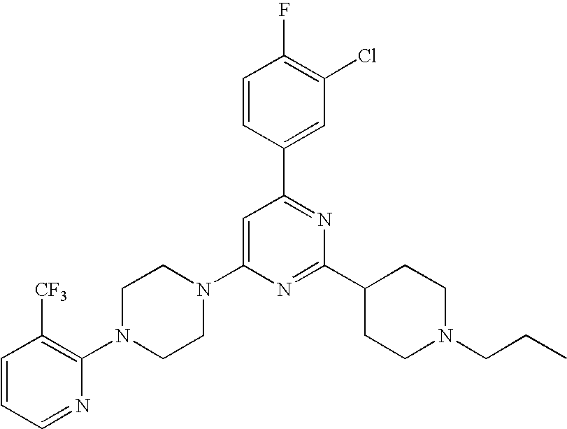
C1=CC(C2=NC(C3CCN(CCC)CC3)=NC(N3CCN(C4=C([CF3])C=CC=N4)CC3)=C2)=CC(Cl)=C1F
